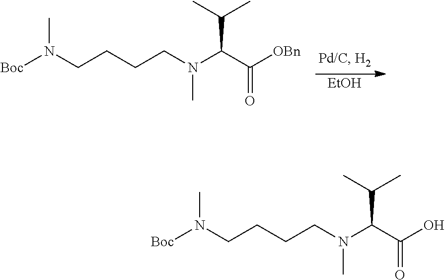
[EtOH].[Boc]N(CCCCN(C(C([OBn])=O)C(C)C)C)C.[Boc]N(CCCCN(C(C(O)=O)C(C)C)C)C
